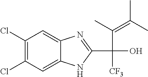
C1(Cl)=C(Cl)C=C2C(=C1)N=C(C(C(=C(C)C)C)([CF3])O)N2
